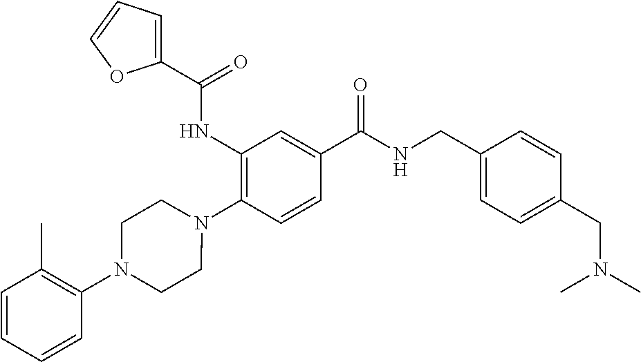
C1(NC(=O)C2=CC=CO2)=C(N2CCN(C3=C(C)C=CC=C3)CC2)C=CC(C(=O)NCC2=CC=C(CN(C)C)C=C2)=C1
